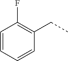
C1=CC=CC(CC)=C1F
